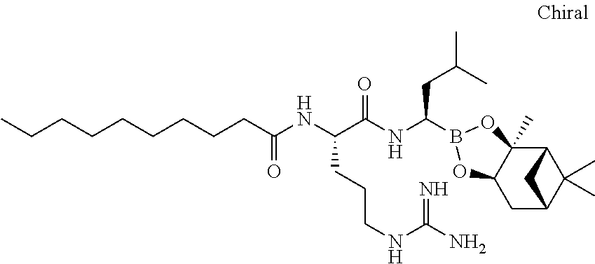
C12C3(C)C(CC(C1(C)C)C2)OB(C(NC(C(NC(=O)CCCCCCCCC)CCCNC(N)=N)=O)CC(C)C)O3
